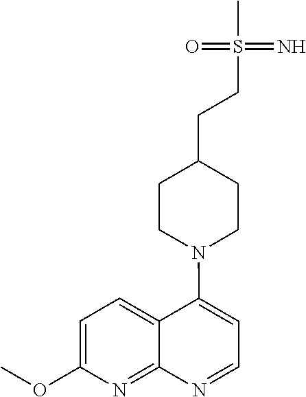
C1=C(OC)N=C2C(=C1)C(N1CCC(CCS(C)(=N)=O)CC1)=CC=N2
